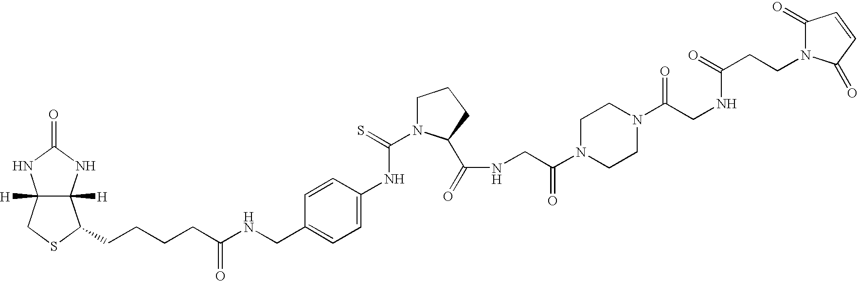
C12([H])C([H])(NC(=O)N1)C(CCCCC(NCC1=CC=C(NC(=S)N3CCCC3C(=O)NCC(N3CCN(C(CNC(CCN4C(=O)C=CC4=O)=O)=O)CC3)=O)C=C1)=O)SC2
